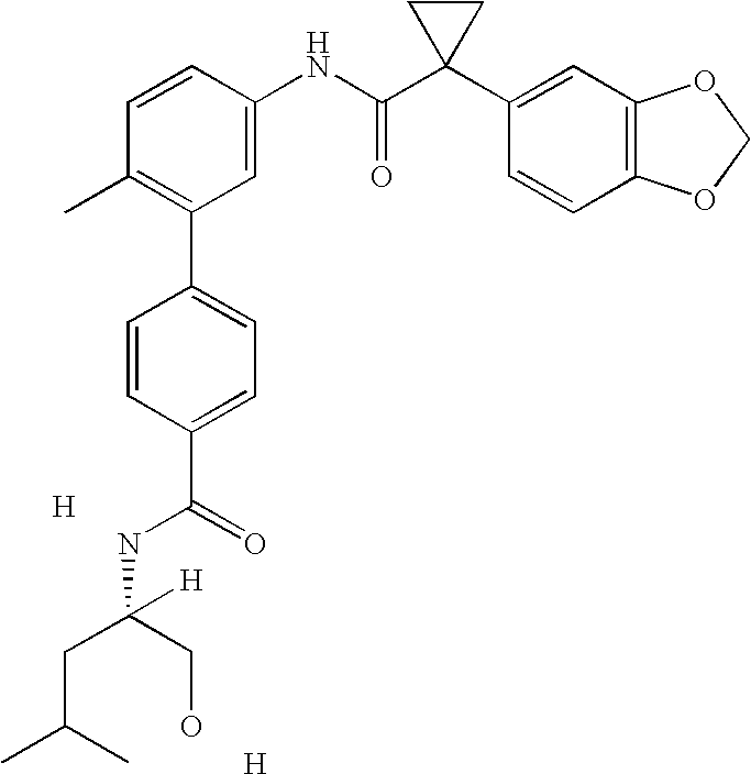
C1=CC(NC(C2(C3=CC4=C(C=C3)OCO4)CC2)=O)=CC(C2=CC=C(C(=O)NC([H])(CO)CC(C)C)C=C2)=C1C.[H].[H]
